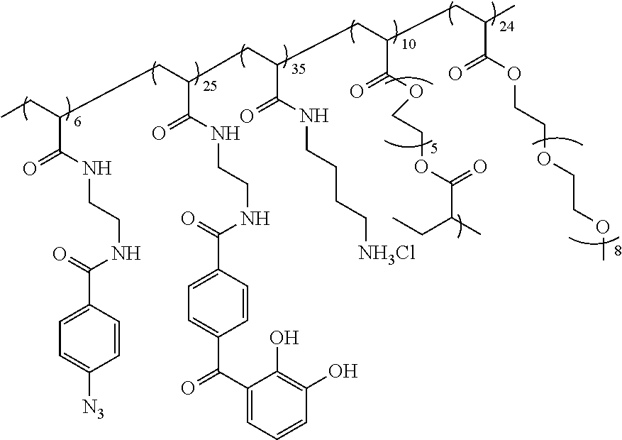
CCC(CC(C(NCCNC(C1=CC=C(C(C2=CC=CC(O)=C2O)=O)C=C1)=O)=O)CC(C(NCCCC[NH3Cl])=O)CC(C(OCCOC(C(C)CC)=O)=O)CC(C(OCCOCCOC)=O)C)C(NCCNC(=O)C1=CC=C([N3])C=C1)=O
